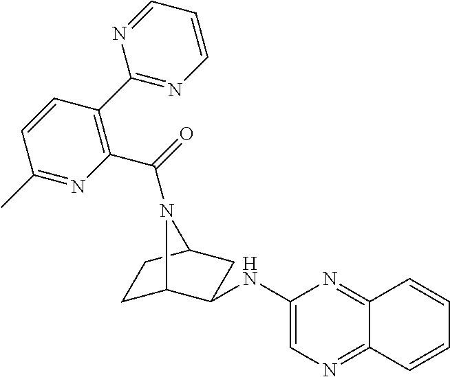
C1(NC2C3CCC(C2)N3C(=O)C2=C(C3=NC=CC=N3)C=CC(C)=N2)=CN=C2C(=N1)C=CC=C2
